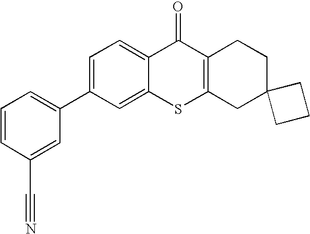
C1=CC(C#N)=CC(C2=CC=C3C(=C2)SC2=C(C3=O)CCC3(C2)CCC3)=C1
